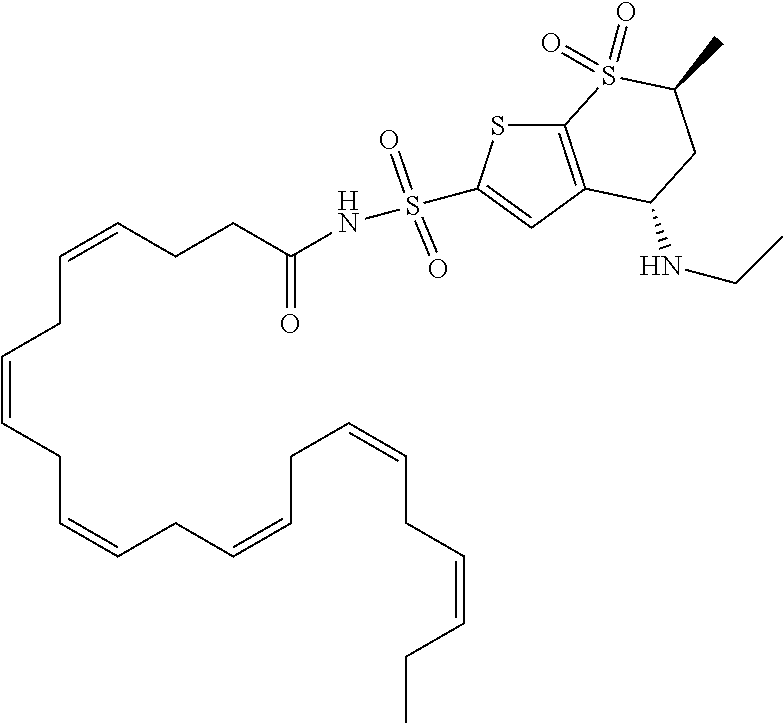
C12=C(C=C(S(NC(CCC=CCC=CCC=CCC=CCC=CCC=CCC)=O)(=O)=O)S1)C(NCC)CC(C)S2(=O)=O
